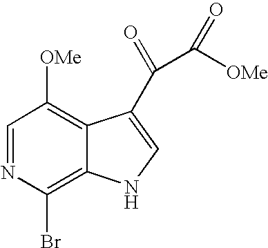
C1=NC(Br)=C2C(=C1[OMe])C(C(=O)C([OMe])=O)=CN2
